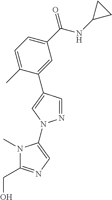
N1=CC(C2=CC(C(NC3CC3)=O)=CC=C2C)=CN1C1=CN=C(CO)N1C
